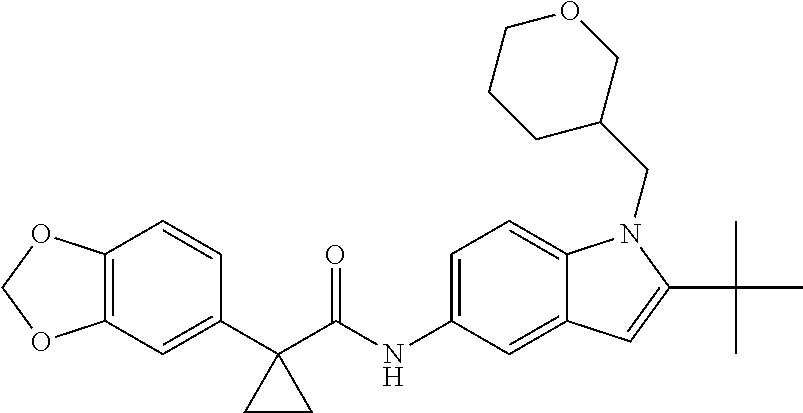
C1(C2(C(NC3=CC=C4C(=C3)C=C(C(C)(C)C)N4CC3COCCC3)=O)CC2)=CC2=C(C=C1)OCO2
